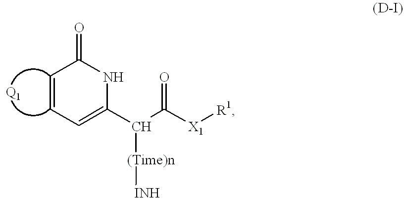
C1=CC=C(C(C([X1][R1])=O)[(Time)n][INH])NC1=O
